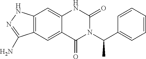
C12=C(C=C3C(=C1)NC(=O)N(C(C1=CC=CC=C1)C)C3=O)C(N)=NN2
